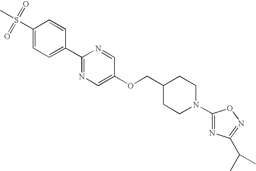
C1(S(C)(=O)=O)=CC=C(C2=NC=C(OCC3CCN(C4=NC(C(C)C)=NO4)CC3)C=N2)C=C1
